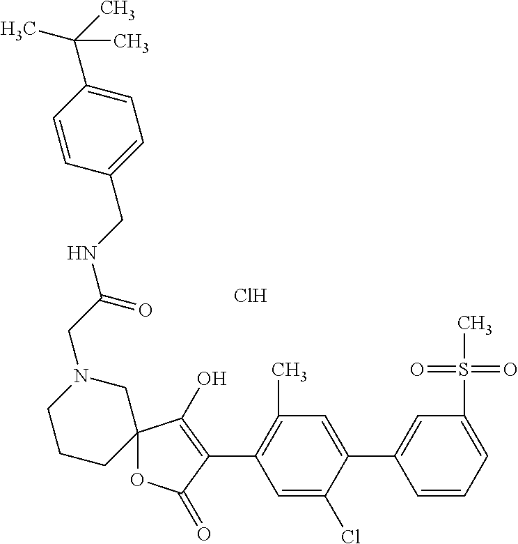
C12(OC(=O)C(C3=C(C)C=C(C4=CC(S(C)(=O)=O)=CC=C4)C(Cl)=C3)=C1O)CN(CC(NCC1=CC=C(C(C)(C)C)C=C1)=O)CCC2.Cl
